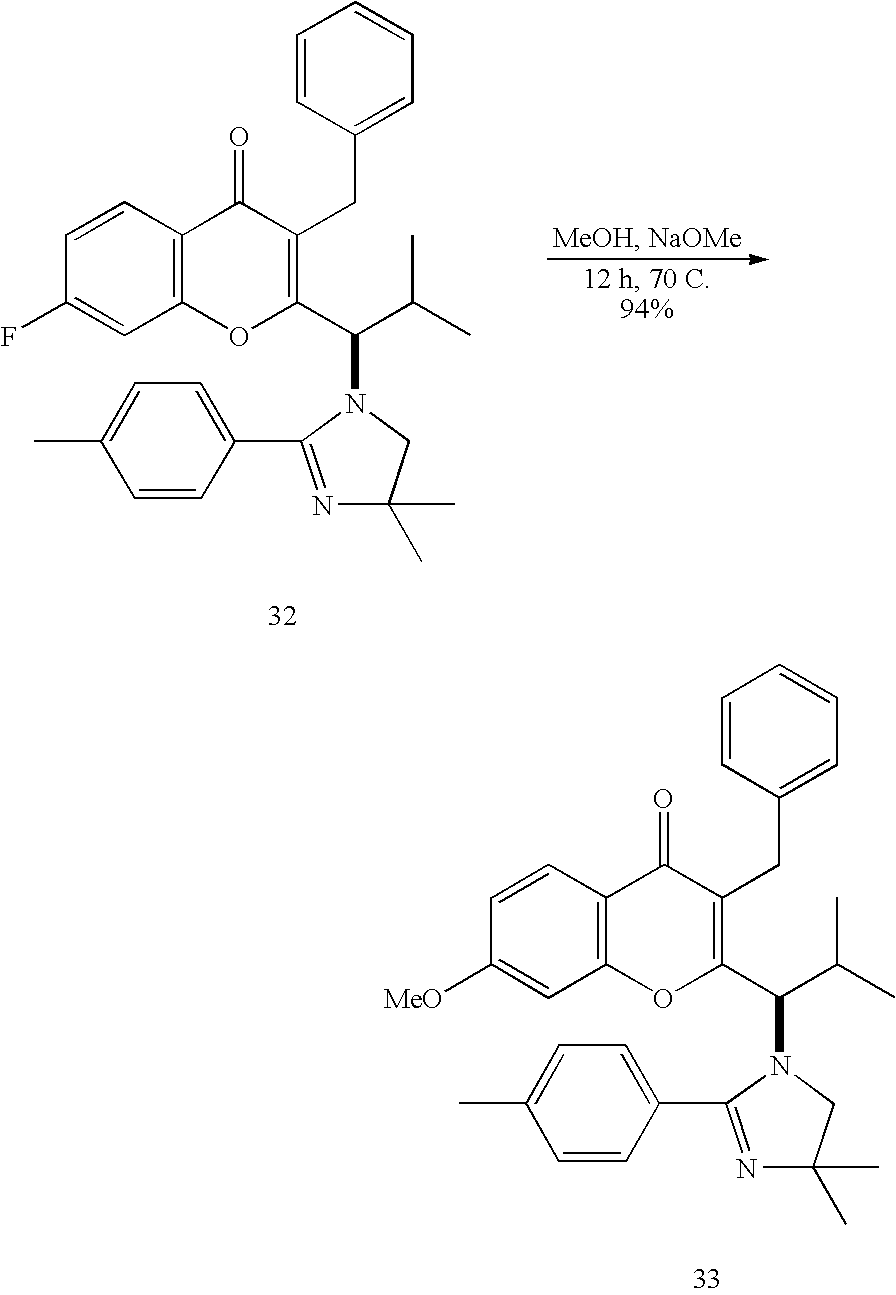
C12=C(C=CC([MeO])=C1)C(=O)C(CC1=CC=CC=C1)=C(C(C(C)C)N1C(C3=CC=C(C)C=C3)=NC(C)(C)C1)O2.C12=C(C=CC(F)=C1)C(=O)C(CC1=CC=CC=C1)=C(C(C(C)C)N1C(C3=CC=C(C)C=C3)=NC(C)(C)C1)O2
